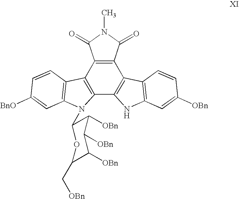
C12=C(C3=C(C4=C1C(=O)N(C)C4=O)C1=C(N3)C=C([OBn])C=C1)N(C1C([OBn])C([OBn])C([OBn])C(C[OBn])O1)C1=C2C=CC([BnO])=C1
